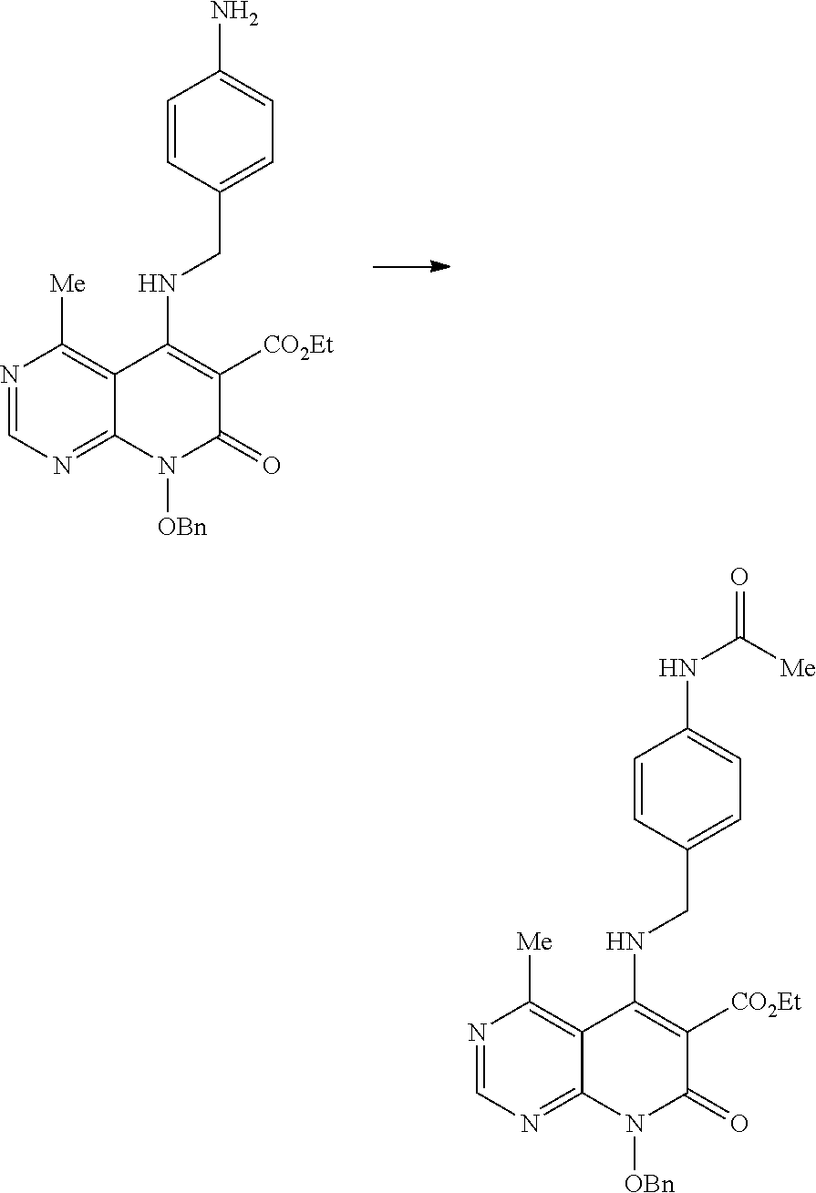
N1=CN=C2C(=C1[Me])C(NCC1=CC=C(N)C=C1)=C([CO2Et])C(=O)N2[OBn].N1=CN=C2C(=C1[Me])C(NCC1=CC=C(NC([Me])=O)C=C1)=C([CO2Et])C(=O)N2[OBn]
